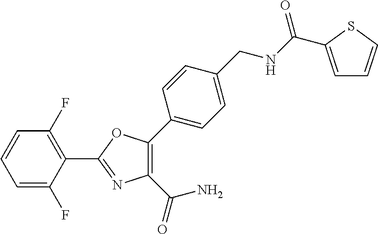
C1(C2=NC(C(=O)N)=C(C3=CC=C(CNC(=O)C4=CC=CS4)C=C3)O2)=C(F)C=CC=C1F
